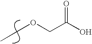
C(C(O)=O)OCC
